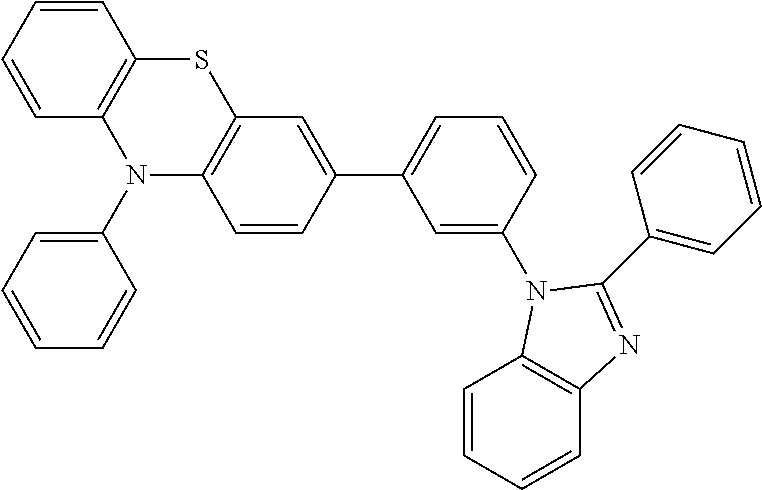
C1(C2=CC=CC(N3C4=C(C=CC=C4)N=C3C3=CC=CC=C3)=C2)=CC2=C(C=C1)N(C1=CC=CC=C1)C1=C(C=CC=C1)S2
